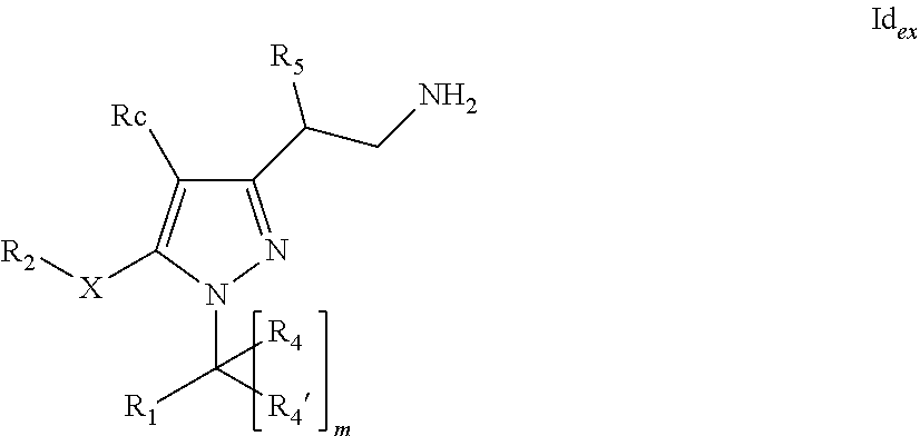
C1(C(CN)[R5])=NN(C([R4])([R1])[R4])C([X][R2])=C1[Rc]
